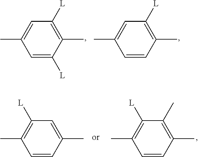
C1=C([L])C(C)=C([L])C=C1C.C1=CC(C)=C([L])C=C1C.C1=CC(C)=CC([L])=C1C.C1=CC(C)=C(C)C([L])=C1C
